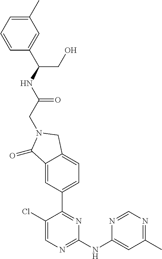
C1(=O)C2=CC(C3=NC(NC4=CC(C)=NC=N4)=NC=C3Cl)=CC=C2CN1CC(NC(CO)C1=CC(C)=CC=C1)=O
